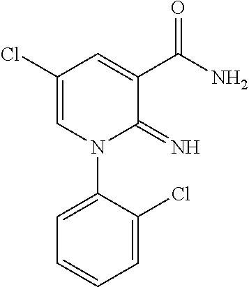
C1(Cl)=CN(C2=CC=CC=C2Cl)C(=N)C(C(N)=O)=C1
